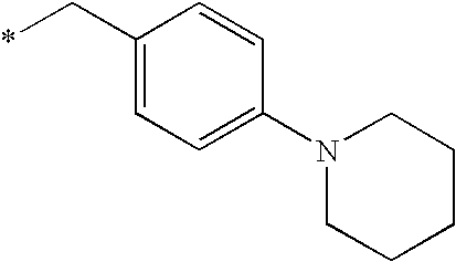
C1(C*)=CC=C(N2CCCCC2)C=C1
